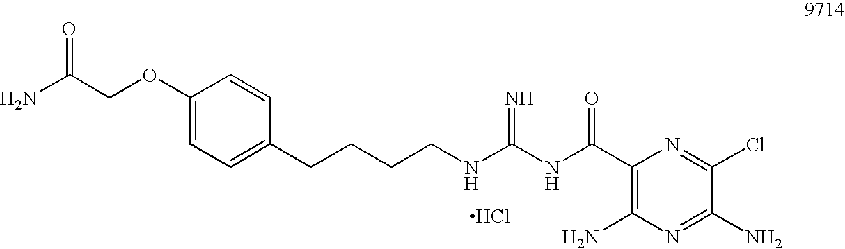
C1(Cl)=NC(C(NC(NCCCCC2=CC=C(OCC(N)=O)C=C2)=N)=O)=C(N)N=C1N.Cl
